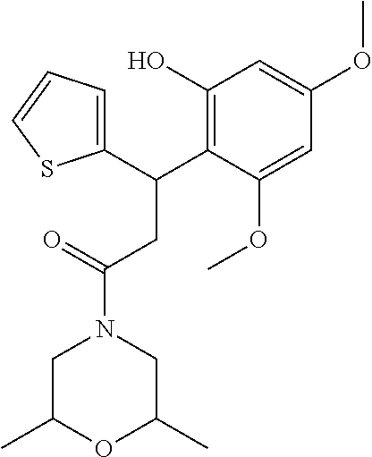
C1(C(C2=C(O)C=C(OC)C=C2OC)CC(N2CC(C)OC(C)C2)=O)=CC=CS1
